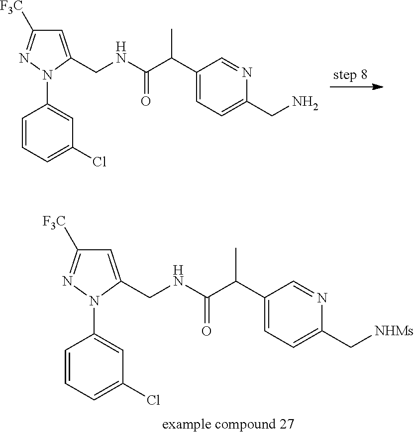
C1=C(CNC(C(C2=CC=C(C[NHMs])N=C2)C)=O)N(C2=CC(Cl)=CC=C2)N=C1[F3C].C1=C(CNC(C(C2=CC=C(CN)N=C2)C)=O)N(C2=CC(Cl)=CC=C2)N=C1[F3C]
